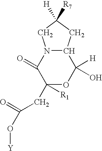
C1([R1])(CC(=O)O[Y])OC([H])(O)C2N(C1=O)CC([R7])([H])C2
